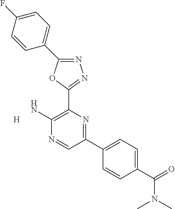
N1=C(C2=CC=C(F)C=C2)OC(C2=C(N)N=CC(C3=CC=C(C(=O)N(C)C)C=C3)=N2)=N1.[H]
